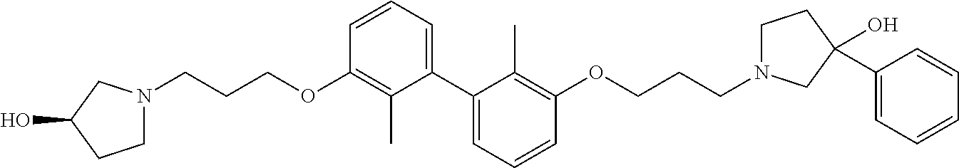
C1N(CCCOC2=C(C)C(C3=CC=CC(OCCCN4CCC(C5=CC=CC=C5)(O)C4)=C3C)=CC=C2)CC(O)C1
